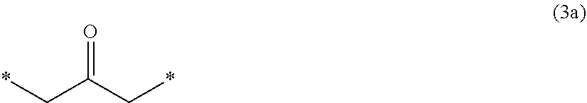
*CC(C*)=O
